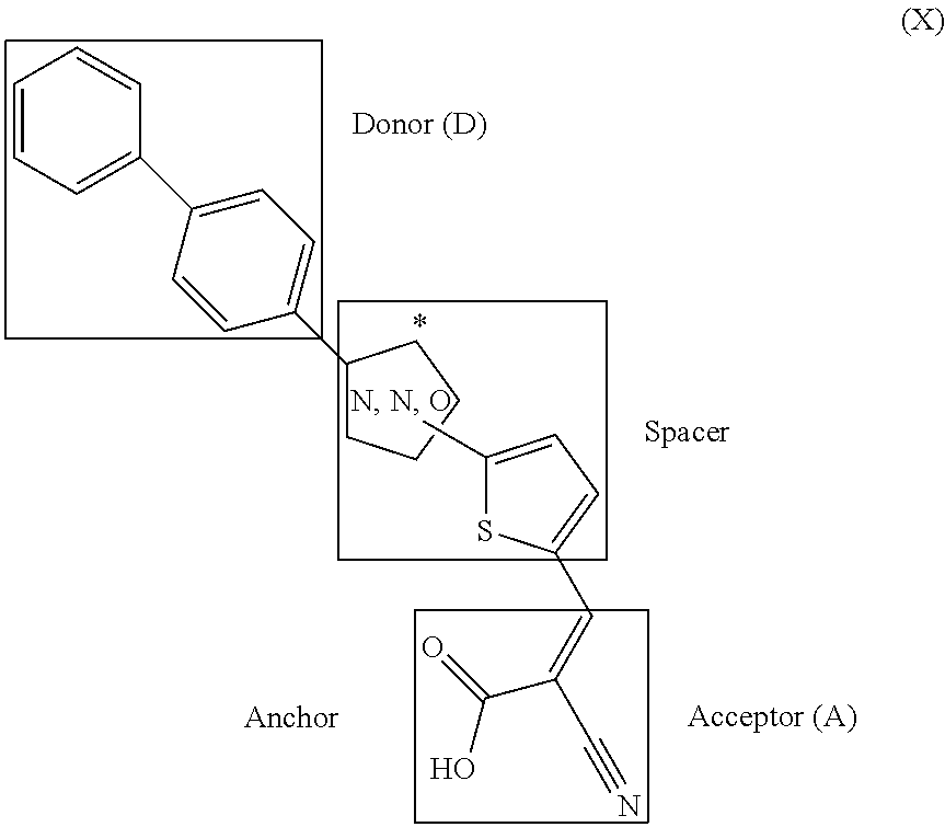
C1=CC=C(C2=CC=C(C3CCCC3)C=C2)C=C1.C1(C)=CC=C(C=C(C#N)C(O)=O)S1
